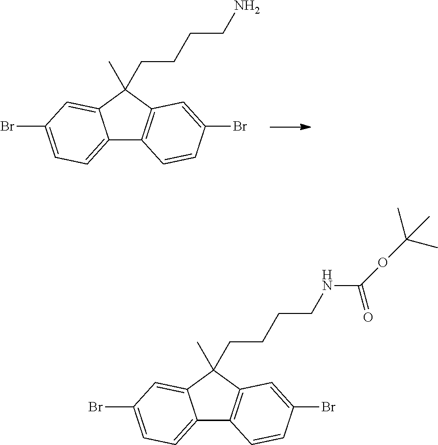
C12=CC=C(Br)C=C1C(C)(CCCCN)C1=C2C=CC(Br)=C1.C12=CC=C(Br)C=C1C(C)(CCCCNC(=O)OC(C)(C)C)C1=C2C=CC(Br)=C1
